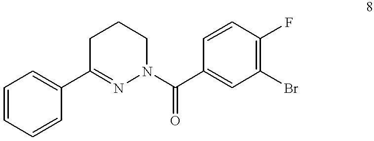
C1C(C2=CC=CC=C2)=NN(C(C2=CC(Br)=C(F)C=C2)=O)CC1
